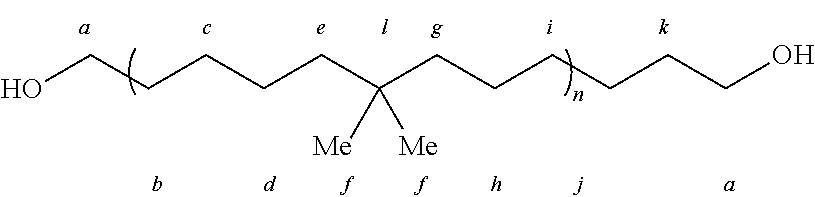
OCCCCCC(CCCCCCO)([Me])[Me]
